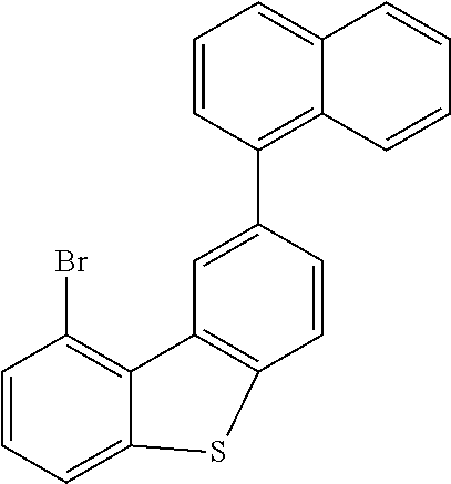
C1=CC=C2C(=C1Br)C1=C(C=CC(C3=C4C(=CC=C3)C=CC=C4)=C1)S2
